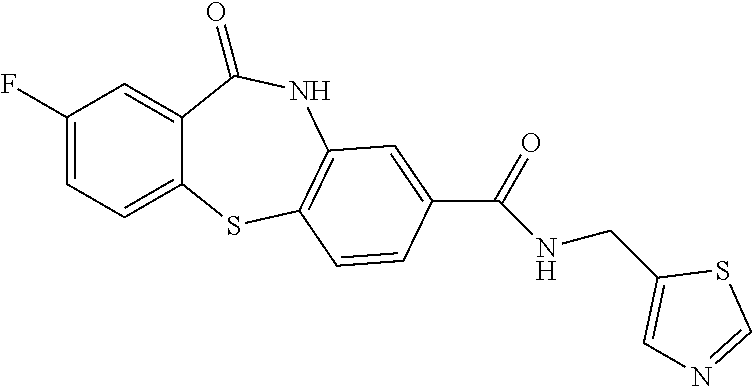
C1(F)=CC=C2C(=C1)C(=O)NC1=C(S2)C=CC(C(=O)NCC2=CN=CS2)=C1
